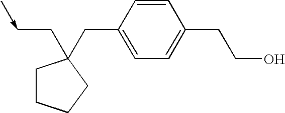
C1(CC2(CC<-C)CCCC2)=CC=C(CCO)C=C1
